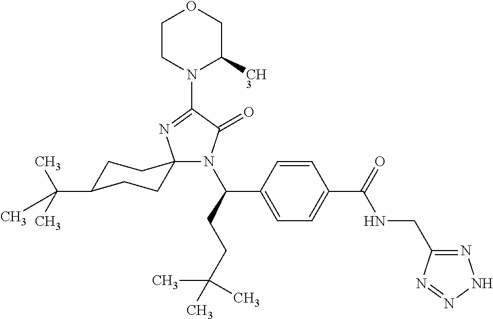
N1(C(CCC(C)(C)C)C2=CC=C(C(=O)NCC3=NNN=N3)C=C2)C(=O)C(N2C([CH3])COCC2)=NC12CCC(C(C)(C)C)CC2
